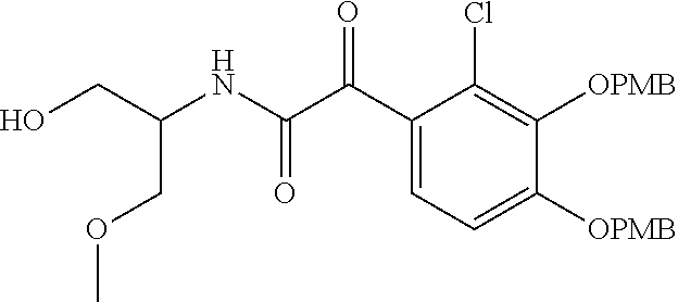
OCC(NC(C(C1=CC=C([OPMB])C([OPMB])=C1Cl)=O)=O)COC
